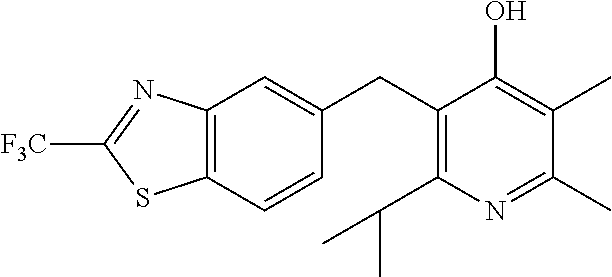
C1(CC2=C(C(C)C)N=C(C)C(C)=C2O)=CC2=C(C=C1)SC([F3C])=N2
